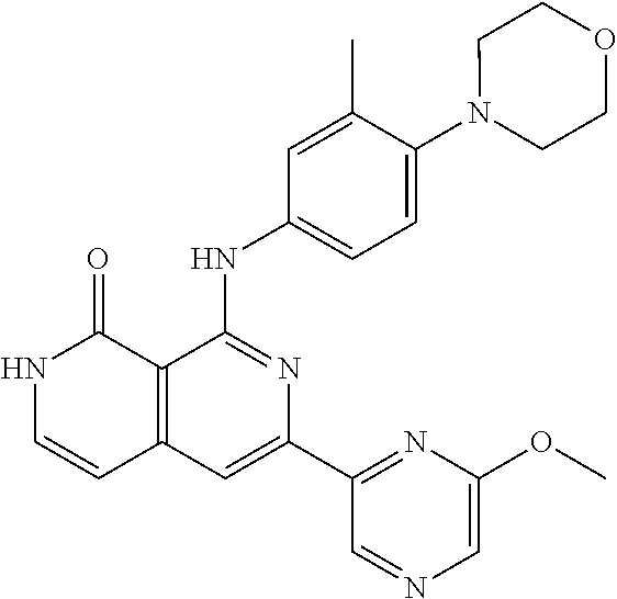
C1(C)=CC(NC2=NC(C3=NC(OC)=CN=C3)=CC3=C2C(=O)NC=C3)=CC=C1N1CCOCC1
